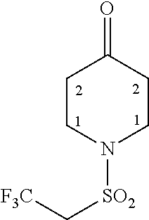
C1CN([SO2]C[F3C])CCC1=O
